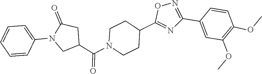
C1=CC(N2CC(C(N3CCC(C4=NC(C5=CC(OC)=C(OC)C=C5)=NO4)CC3)=O)CC2=O)=CC=C1
